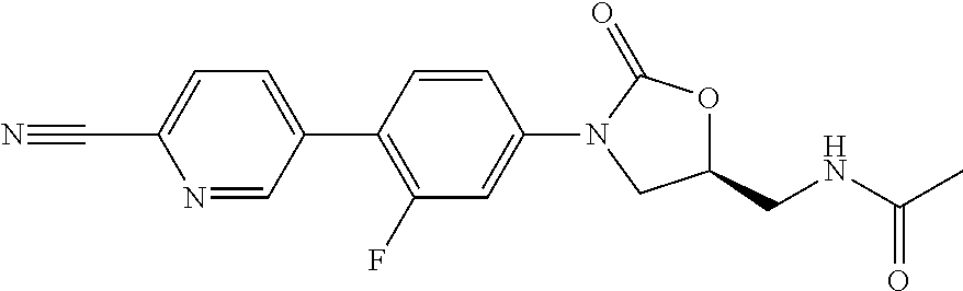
C1(C#N)=CC=C(C2=C(F)C=C(N3C(=O)OC(CNC(C)=O)C3)C=C2)C=N1
